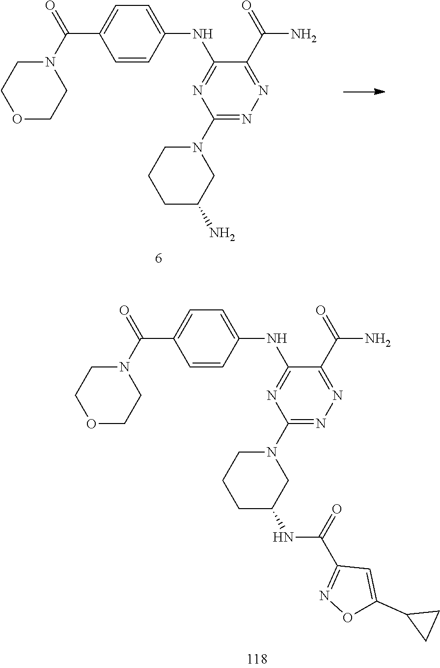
C1=CC(NC2=NC(N3CCCC(N)C3)=NN=C2C(=O)N)=CC=C1C(N1CCOCC1)=O.C1=CC(NC2=NC(N3CCCC(NC(C4=NOC(C5CC5)=C4)=O)C3)=NN=C2C(=O)N)=CC=C1C(N1CCOCC1)=O
